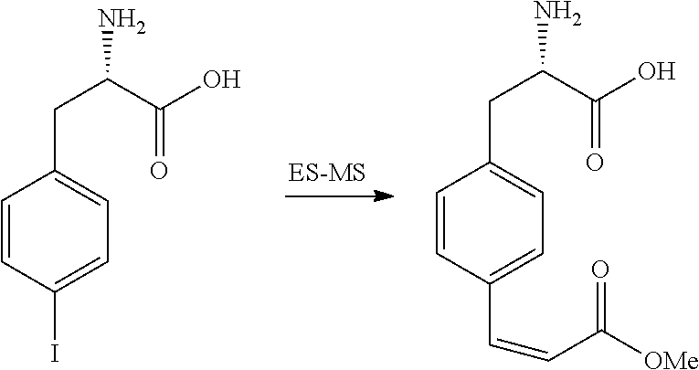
C1=CC(I)=CC=C1CC(N)C(O)=O.C1=CC(C=CC([OMe])=O)=CC=C1CC(N)C(O)=O
